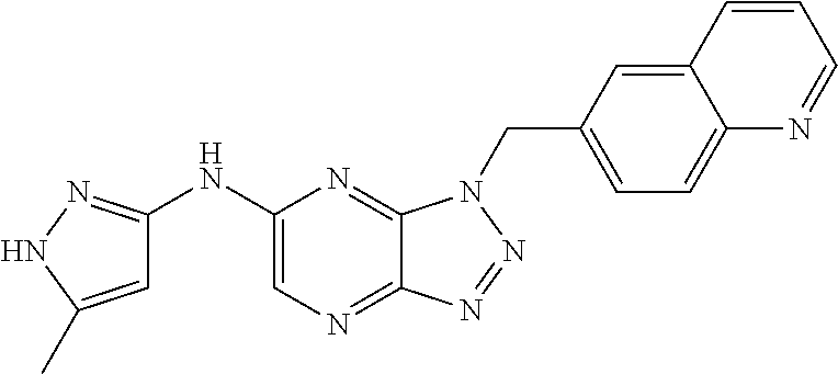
C1(NC2=NNC(C)=C2)=CN=C2C(=N1)N(CC1=CC=C3C(=C1)C=CC=N3)N=N2
